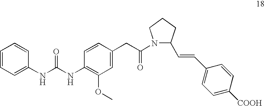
C1=CC=C(NC(NC2=C(OC)C=C(CC(N3C(C=CC4=CC=C([COOH])C=C4)CCC3)=O)C=C2)=O)C=C1
